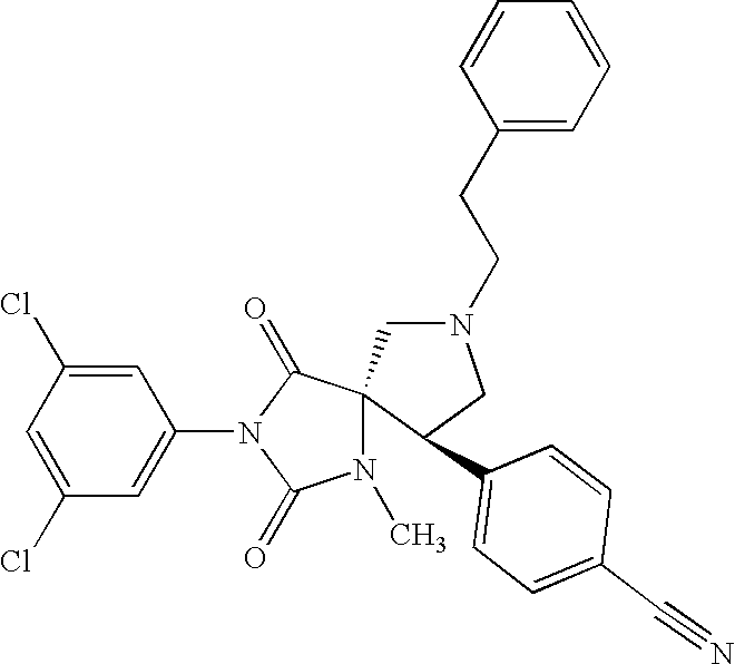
C1=C(Cl)C=C(N2C(=O)C3(N(C)C2=O)CN(CCC2=CC=CC=C2)CC3C2=CC=C(C#N)C=C2)C=C1Cl
